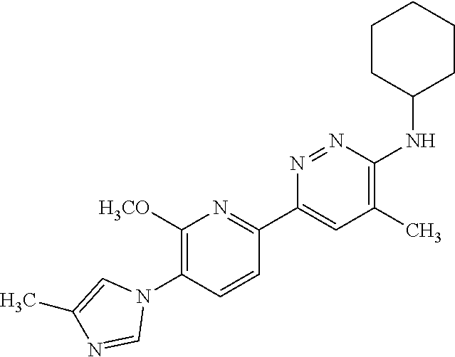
C1([H3CO])=C(N2C=C(C)N=C2)C=CC(C2=CC(C)=C(NC3CCCCC3)N=N2)=N1
